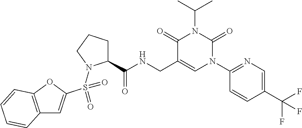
C12=C(OC(S(=O)(N3C(C(NCC4=CN(C5=NC=C(C(F)(F)F)C=C5)C(=O)N(C(C)C)C4=O)=O)CCC3)=O)=C1)C=CC=C2
